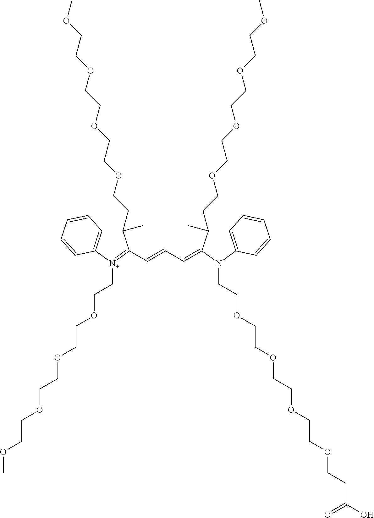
C1(C)(CCOCCOCCOCCOC)C2=C([N+](CCOCCOCCOCCOC)=C1C=CC=C1C(C)(CCOCCOCCOCCOC)C3=C(N1CCOCCOCCOCCOCCC(O)=O)C=CC=C3)C=CC=C2
